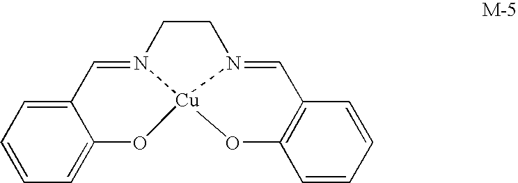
C12=CC=CC=C1O[Cu]13N(=C2)CCN1=CC1=C(O3)C=CC=C1
